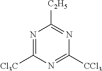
N1=C([Cl3C])N=C([CCl3])N=C1[C2H5]
